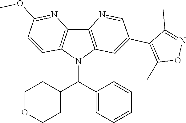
C12=C(N(C(C3=CC=CC=C3)C3CCOCC3)C3=C1N=C(OC)C=C3)C=C(C1=C(C)ON=C1C)C=N2
